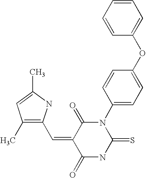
C1(C)=C(C=C2C(=O)NC(=S)N(C3=CC=C(OC4=CC=CC=C4)C=C3)C2=O)NC(C)=C1
